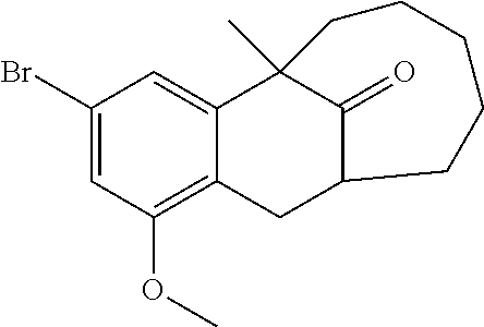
C1(Br)=CC(OC)=C2C(=C1)C1(C)C(=O)C(C2)CCCCC1
